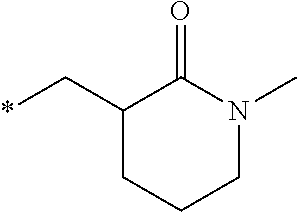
C1(C*)CCCN(C)C1=O
